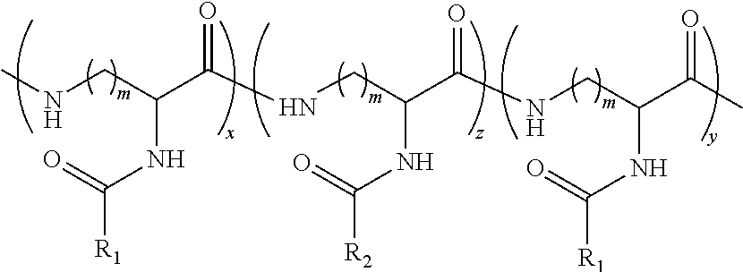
CNCC(C(NCC(C(NCC(C(C)=O)NC([R1])=O)=O)NC([R2])=O)=O)NC([R1])=O
